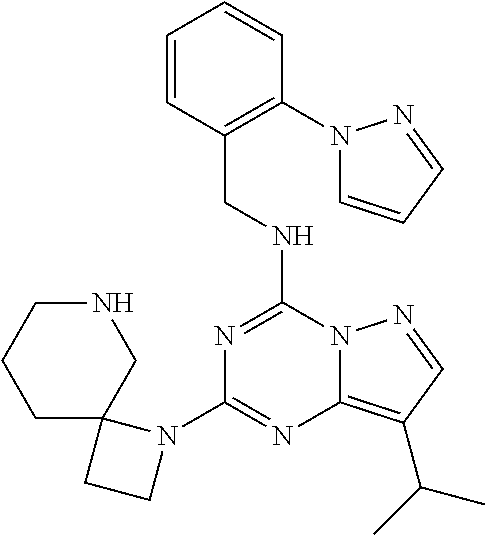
C1(N2CCC23CCCNC3)=NC2=C(C(C)C)C=NN2C(NCC2=C(N3C=CC=N3)C=CC=C2)=N1
